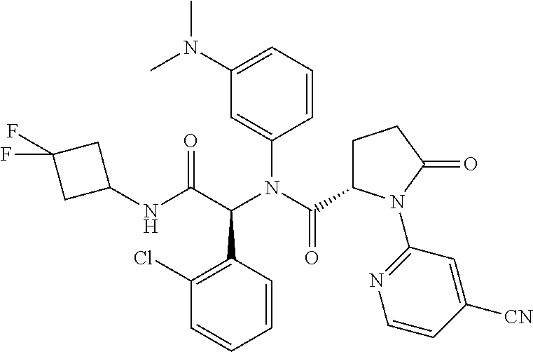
C1=CC=CC(C(C(=O)NC2CC(F)(F)C2)N(C(C2CCC(=O)N2C2=NC=CC([CN])=C2)=O)C2=CC(N(C)C)=CC=C2)=C1Cl
